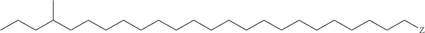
C(CCCCCCCCCCCCCCCCCCC[Z])C(CCC)C
